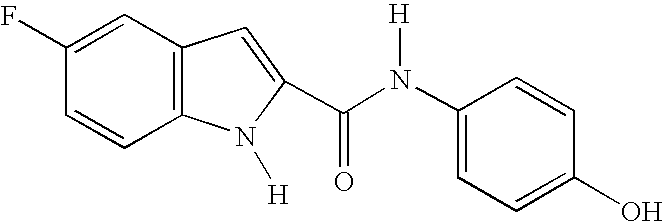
C1=C(F)C=CC2=C1C=C(C(N(C1=CC=C(O)C=C1)[H])=O)N2[H]
